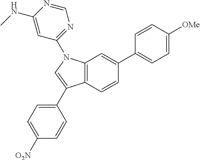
C1(NC)=CC(N2C3=C(C=CC(C4=CC=C([OMe])C=C4)=C3)C(C3=CC=C([O2N])C=C3)=C2)=NC=N1
